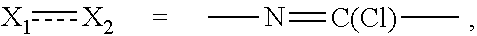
[X1]:[X2].N(C)=[C(Cl)]C
